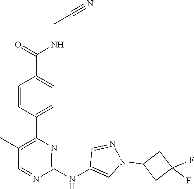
C1(C2=C(C)C=NC(NC3=CN(C4CC(F)(F)C4)N=C3)=N2)=CC=C(C(NCC#N)=O)C=C1
